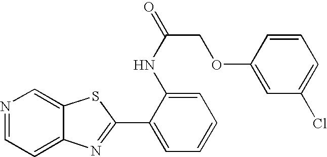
C12=CC=NC=C1SC(C1=CC=CC=C1NC(COC1=CC(Cl)=CC=C1)=O)=N2
